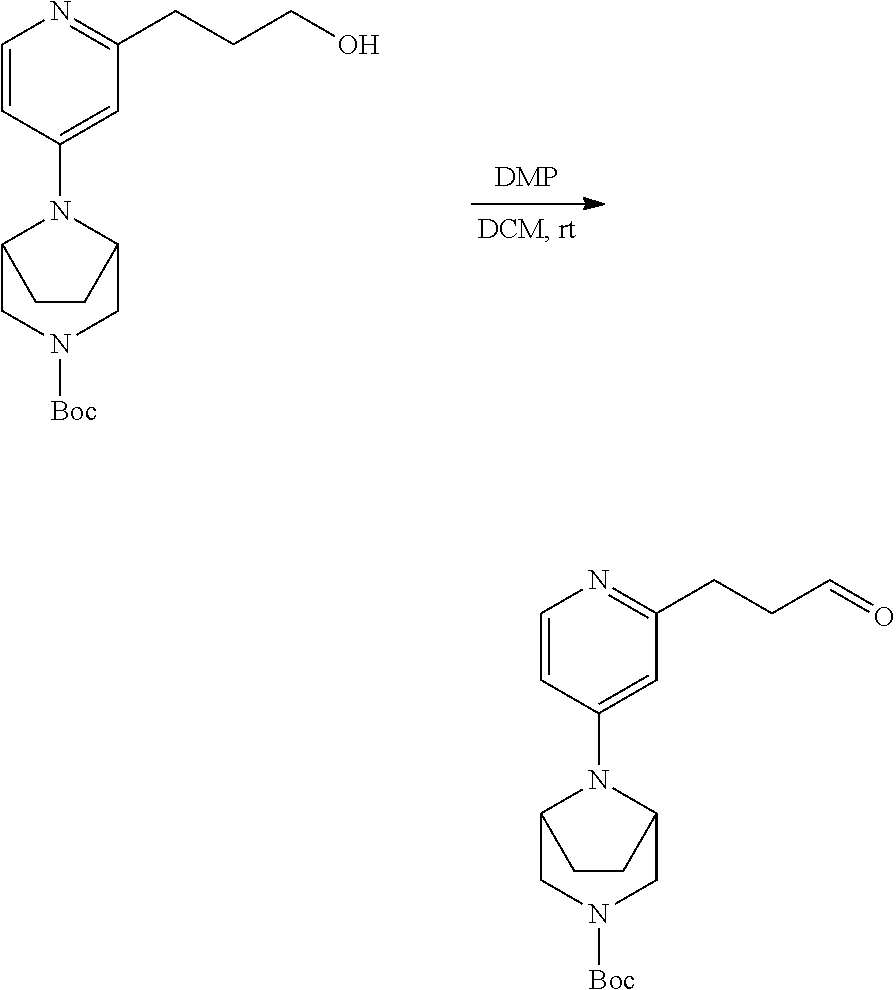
C1=CC(N2C3CN([Boc])CC2CC3)=CC(CCCO)=N1.C1=CC(N2C3CN([Boc])CC2CC3)=CC(CCC=O)=N1
